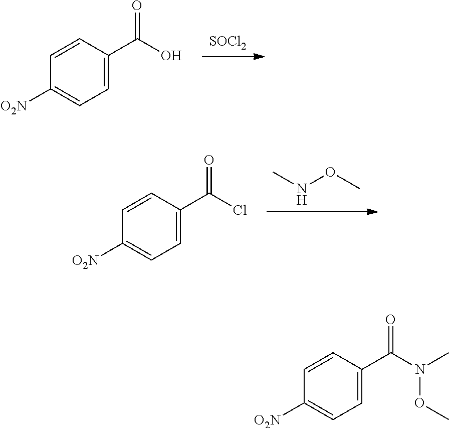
[SOCl2].C1([O2N])=CC=C(C(O)=O)C=C1.CNOC.C1([O2N])=CC=C(C(Cl)=O)C=C1.C1([O2N])=CC=C(C(N(C)OC)=O)C=C1
